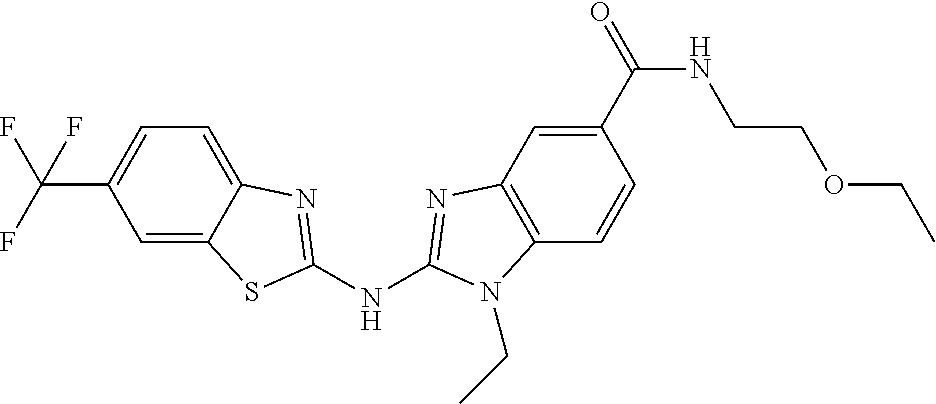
C(C1=CC=C2C(=C1)SC(NC1=NC3=C(C=CC(C(NCCOCC)=O)=C3)N1CC)=N2)(F)(F)F
